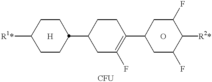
[R1*]C1CCC(C2CC(F)=C(C3CC(F)C([R2*])C(F)C3)CC2)CC1.[H].O
